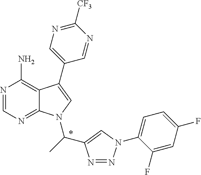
N1=CN=C2C(=C1N)C(C1=CN=C([CF3])N=C1)=CN2C(C)C1=CN(C2=CC=C(F)C=C2F)N=N1
